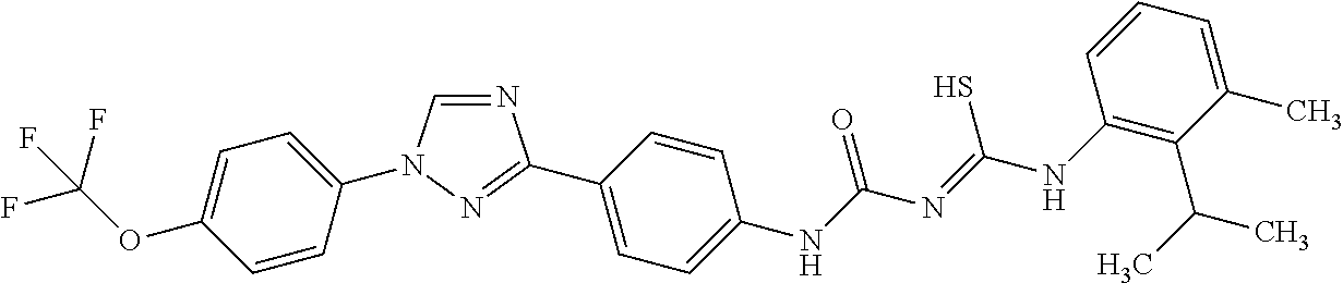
N1=CN(C2=CC=C(OC(F)(F)F)C=C2)N=C1C1=CC=C([N H]C(N=C([N H]C2=C(C(C)C)C(C)=CC=C2)S)=O)C=C1
